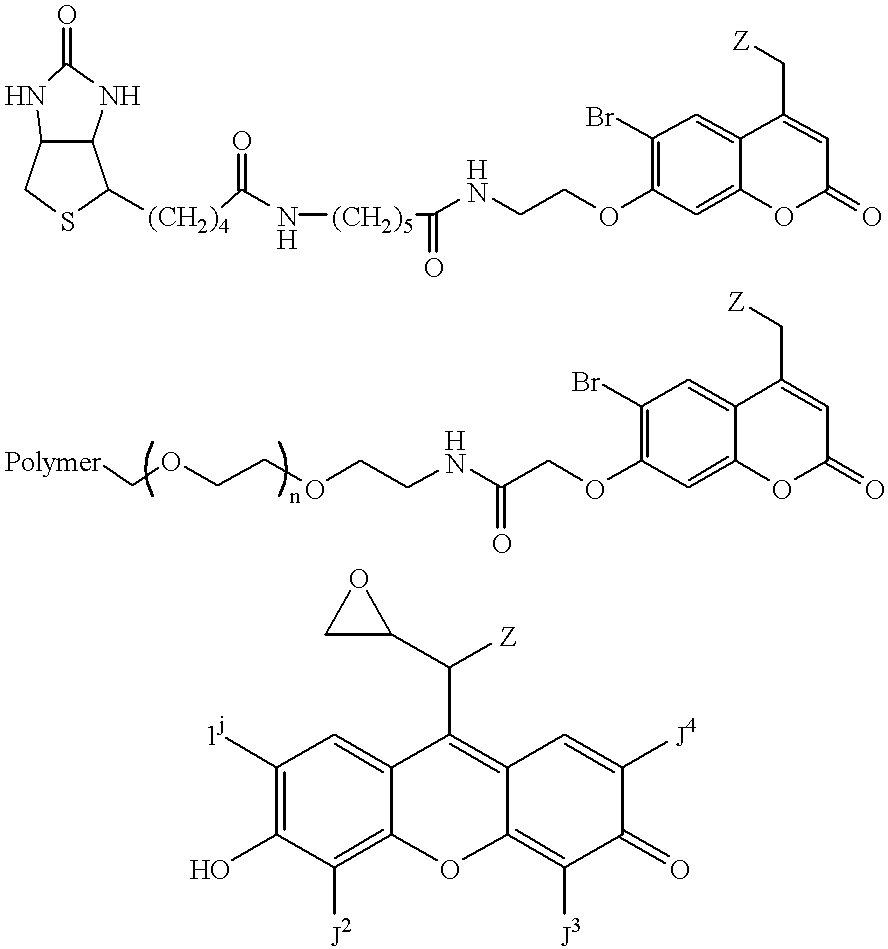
C12C(NC(=O)N1)C([(CH2)4]C(N[(CH2)5]C(NCCOC1=C(Br)C=C3C(=C1)OC(=O)C=C3C[Z])=O)=O)SC2.N(C(COC1=C(Br)C=C2C(=C1)OC(=O)C=C2C[Z])=O)CCOCCOC[Polymer].C1([1j])=C(O)C([J2])=C2C(=C1)C(C(C1OC1)[Z])=C1C(=C([J3])C(=O)C([J4])=C1)O2
